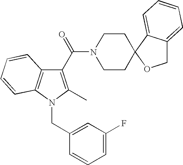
C1(C(=O)N2CCC3(CC2)C2=CC=CC=C2CO3)=C(C)N(CC2=CC(F)=CC=C2)C2=C1C=CC=C2
